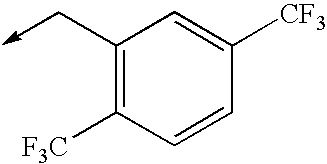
C1(C->C)=C([F3C])C=CC([CF3])=C1
